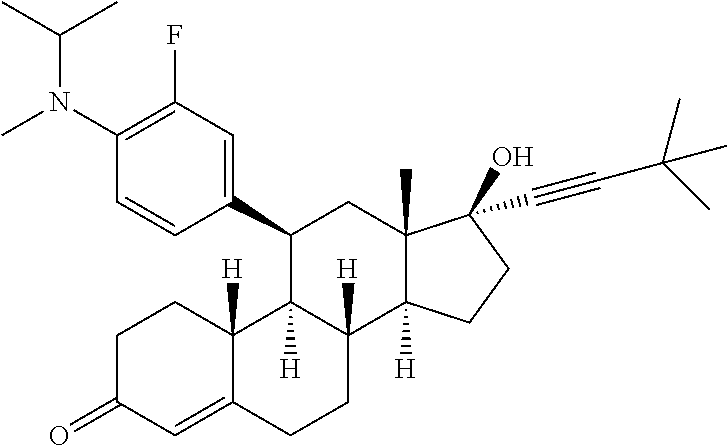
C1(C2C3([H])C([H])(C4([H])C(C)(C2)C(O)(C#CC(C)(C)C)CC4)CCC2=CC(=O)CCC32[H])=CC(F)=C(N(C)C(C)C)C=C1
